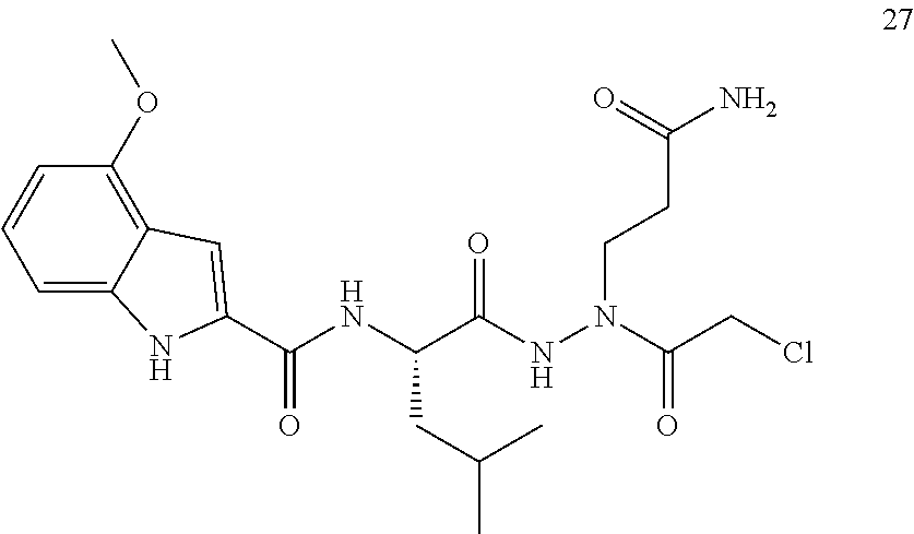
C(C(NN(CCC(N)=O)C(CCl)=O)=O)(NC(C1=CC2=C(OC)C=CC=C2N1)=O)CC(C)C
